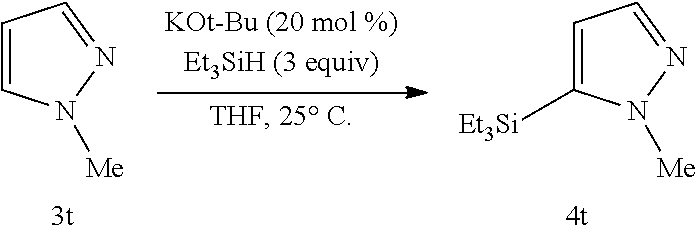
C1=NN([Me])C=C1.C1=NN([Me])C([Et3Si])=C1
